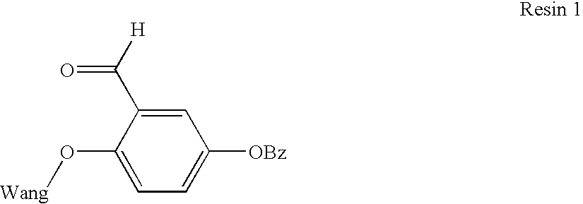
C1=C(C([H])=O)C(O[Wang])=CC=C1[OBz]
